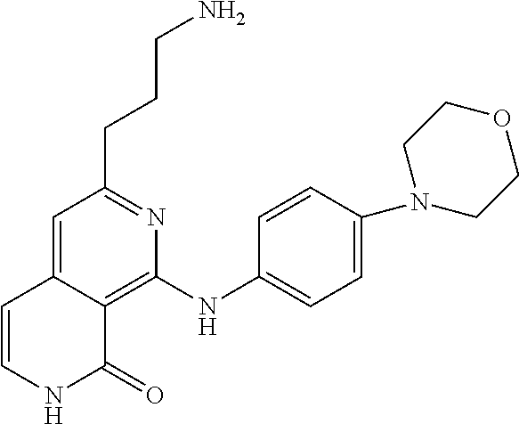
C(CCN)C1=NC(NC2=CC=C(N3CCOCC3)C=C2)=C2C(=C1)C=CNC2=O
